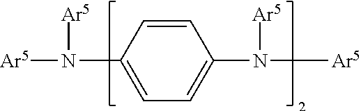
C1(N([Ar5])[Ar5])=CC=C(N([Ar5])[Ar5])C=C1
